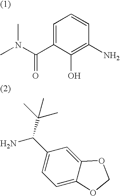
CN(C(C1=CC=CC(N)=C1O)=O)C.NC(C1=CC=C2C(=C1)OCO2)C(C)(C)C
